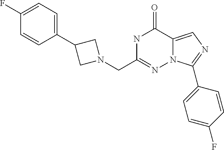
N1C(CN2CC(C3=CC=C(F)C=C3)C2)=NN2C(=CN=C2C2=CC=C(F)C=C2)C1=O
